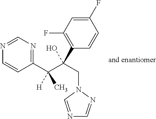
C1(C(C(CN2C=NC=N2)(C2=C(F)C=C(F)C=C2)O)(C)[H])=NC=NC=C1
